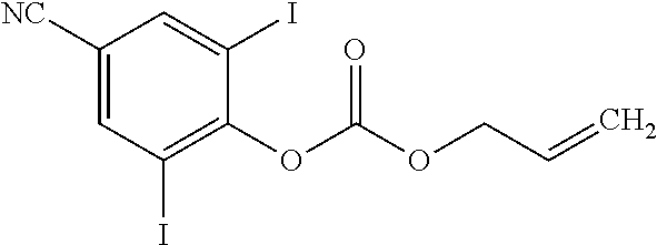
C1([NC])=CC(I)=C(OC(OCC=C)=O)C(I)=C1
